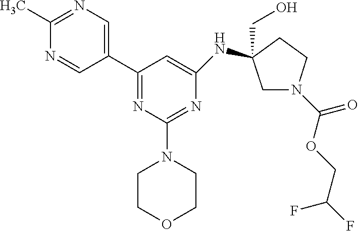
C1(C)=NC=C(C2=NC(N3CCOCC3)=NC(NC3(CO)CN(C(=O)OCC(F)F)CC3)=C2)C=N1
